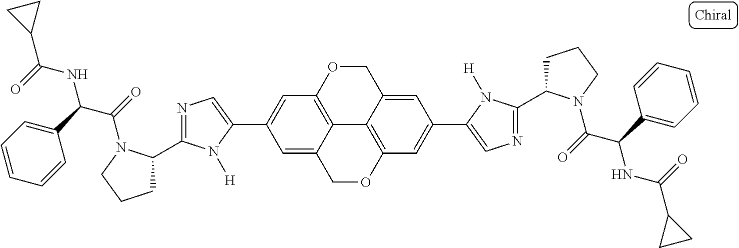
C12=C3OCC4=CC(C5=CN=C(C6CCCN6C(=O)C(C6=CC=CC=C6)NC(C6CC6)=O)N5[H])=CC(=C14)OCC2=CC(C1=CN=C(C2CCCN2C(=O)C(C2=CC=CC=C2)NC(C2CC2)=O)N1[H])=C3
